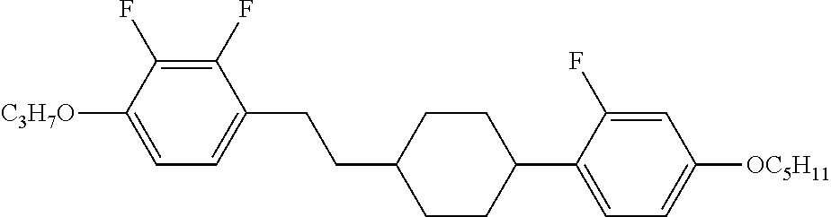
C1(F)=C(F)C([C3H7O])=CC=C1CCC1CCC(C2=CC=C([OC5H11])C=C2F)CC1
